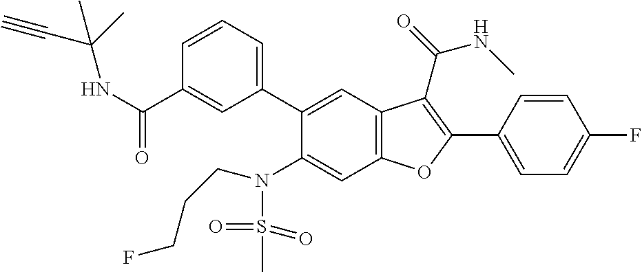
C1=CC(C2=C(C(=O)NC)C3=C(C=C(N(S(=O)(=O)C)CCCF)C(C4=CC=CC(C(NC(C#C)(C)C)=O)=C4)=C3)O2)=CC=C1F
